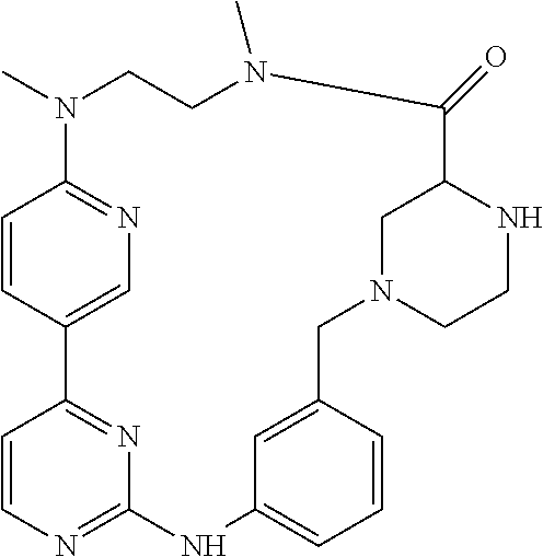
C1=CC2=CN=C1N(C)CCN(C)C(=O)C1NCCN(CC3=CC(=CC=C3)NC3=NC=CC2=N3)C1
